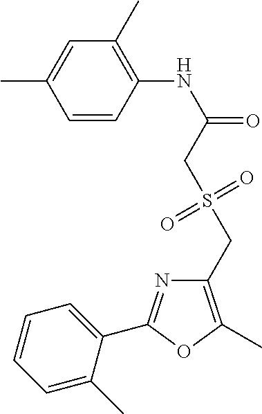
C1=CC(NC(=O)CS(CC2=C(C)OC(C3=CC=CC=C3C)=N2)(=O)=O)=C(C)C=C1C
